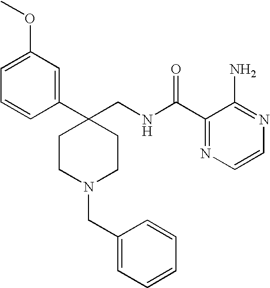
C1CC(C2=CC(OC)=CC=C2)(CNC(C2=NC=CN=C2N)=O)CCN1CC1=CC=CC=C1
